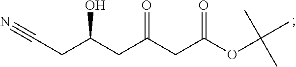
C(CC(CC(CC(OC(C)(C)C)=O)=O)O)#N
